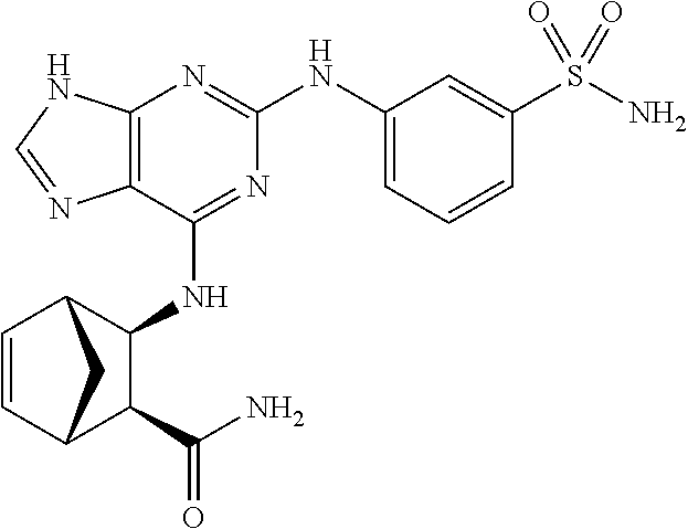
C12=C(C(NC3C4C=CC(C3C(N)=O)C4)=NC(NC3=CC=CC(S(N)(=O)=O)=C3)=N1)N=CN2
